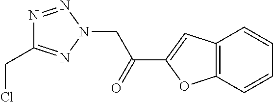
C1(C(=O)CN2N=NC(CCl)=N2)=CC2=C(O1)C=CC=C2
